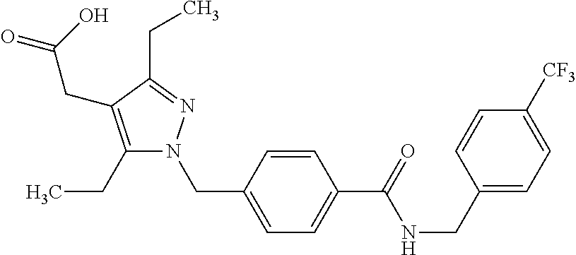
O=C(C1=CC=C(CN2C(CC)=C(CC(=O)O)C(CC)=N2)C=C1)NCC1=CC=C([CF3])C=C1
